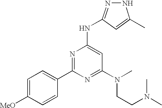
C1(C2=NC(NC3=NNC(C)=C3)=CC(N(CCN(C)C)C)=N2)=CC=C([MeO])C=C1
